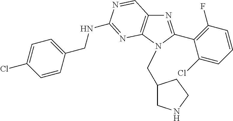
N1=C(C2=C(F)C=CC=C2Cl)N(CC2CNCC2)C2=C1C=NC(NCC1=CC=C(Cl)C=C1)=N2
